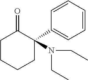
N(CC)(CC)C1(C2=CC=CC=C2)C(=O)CCCC1
